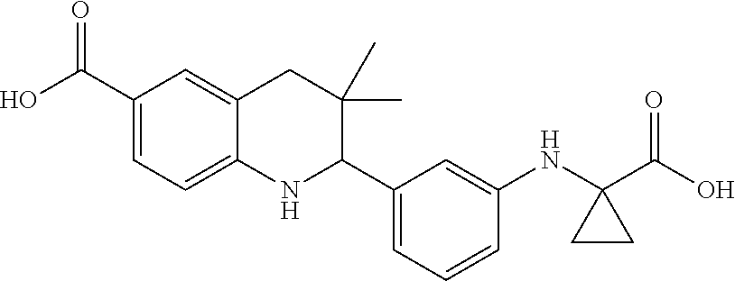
OC(C1=CC=C2C(=C1)CC(C)(C)C(C1=CC=CC(NC3(C(O)=O)CC3)=C1)N2)=O
